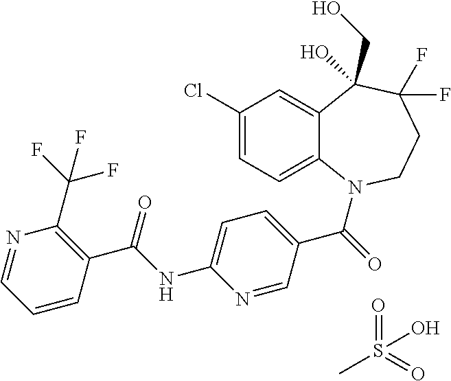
C12=CC(Cl)=CC=C1N(C(=O)C1=CC=C(NC(C3=C(C(F)(F)F)N=CC=C3)=O)N=C1)CCC(F)(F)C2(CO)O.S(C)(=O)(=O)O
